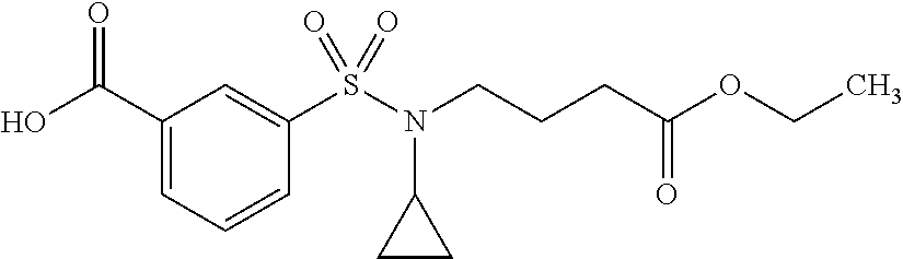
C1(C(O)=O)=CC=CC(S(N(CCCC(OCC)=O)C2CC2)(=O)=O)=C1
